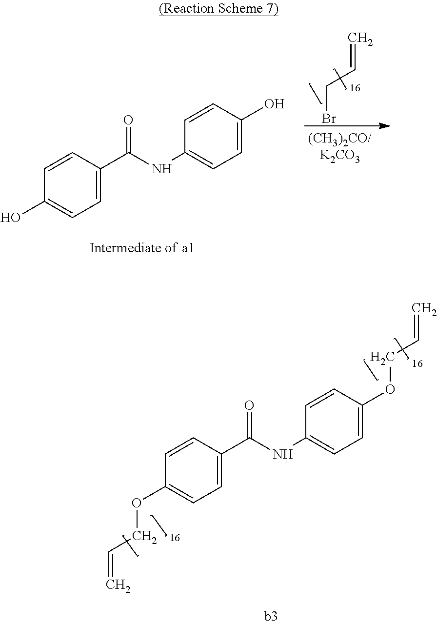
C1=CC(C(NC2=CC=C(O)C=C2)=O)=CC=C1O.C=CCBr.C1=CC(C(NC2=CC=C(OCC=C)C=C2)=O)=CC=C1OCC=C
